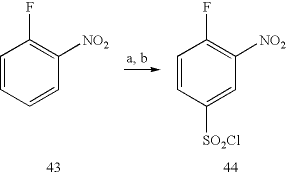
C1=CC=CC([NO2])=C1F.C1=CC([SO2Cl])=CC([NO2])=C1F
